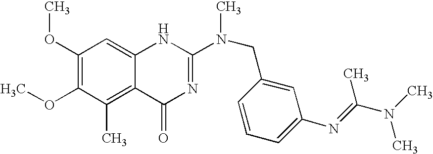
C1(OC)=C(OC)C(C)=C2C(=C1)NC(N(CC1=CC(N=C(N(C)C)C)=CC=C1)C)=NC2=O
